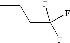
CCCC(F)(F)F
